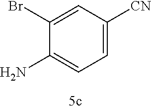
C1(Br)=CC([CN])=CC=C1N
